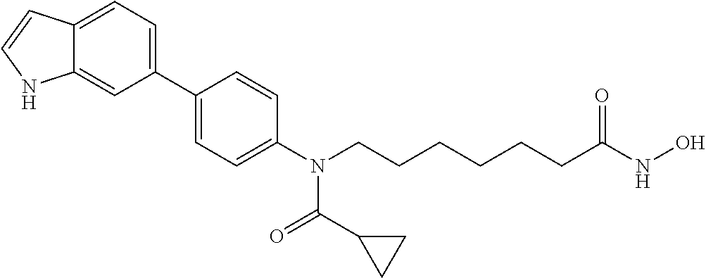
C1(C2=CC=C3C(=C2)NC=C3)=CC=C(N(CCCCCCC(NO)=O)C(=O)C2CC2)C=C1
